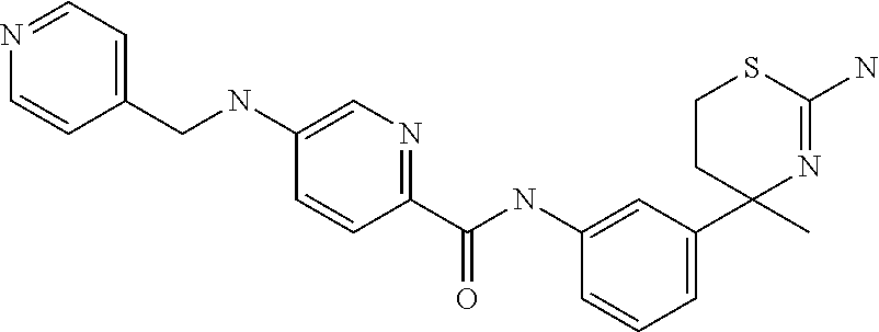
C1(C)(C2=CC=CC(NC(C3=NC=C(NCC4=CC=NC=C4)C=C3)=O)=C2)N=C(N)SCC1
